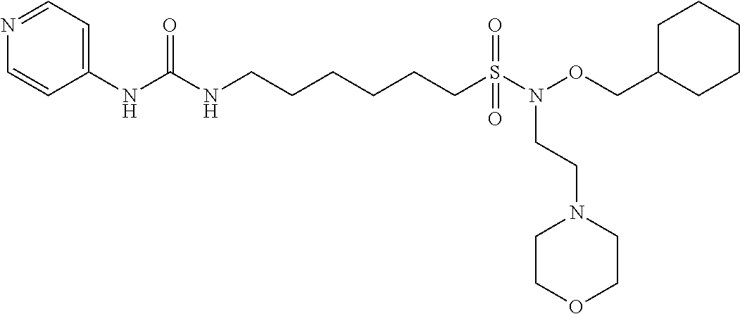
C1=CN=CC=C1NC(NCCCCCCS(=O)(=O)N(OCC1CCCCC1)CCN1CCOCC1)=O
